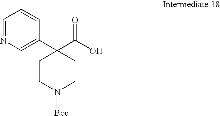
C1=NC=C(C2(C(O)=O)CCN([Boc])CC2)C=C1
